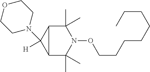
C12C(C)(C)N(OCCCCCCCC)C(C)(C)C1C2([H])N1CCOCC1
